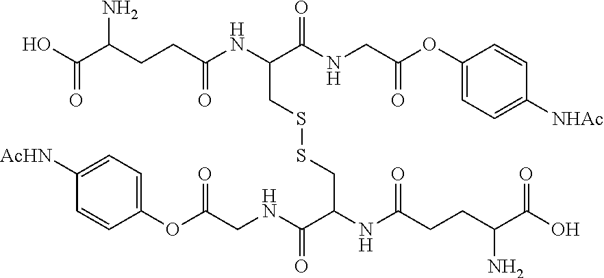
C1(OC(CNC(C(NC(CCC(C(O)=O)N)=O)CSSCC(C(NCC(OC2=CC=C([NHAc])C=C2)=O)=O)NC(CCC(C(O)=O)N)=O)=O)=O)=CC=C([AcHN])C=C1
